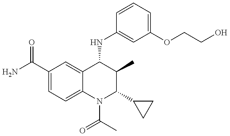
C1(C(=O)N)=CC=C2C(=C1)C(NC1=CC(OCCO)=CC=C1)C(C)C(C1CC1)N2C(C)=O
